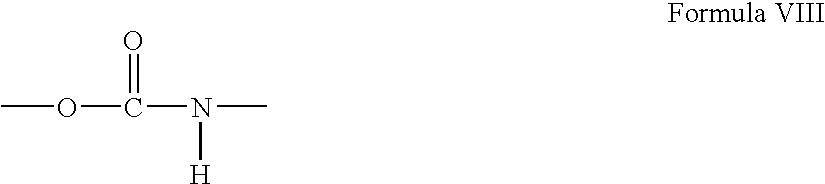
O(C(N(C)[H])=O)C
